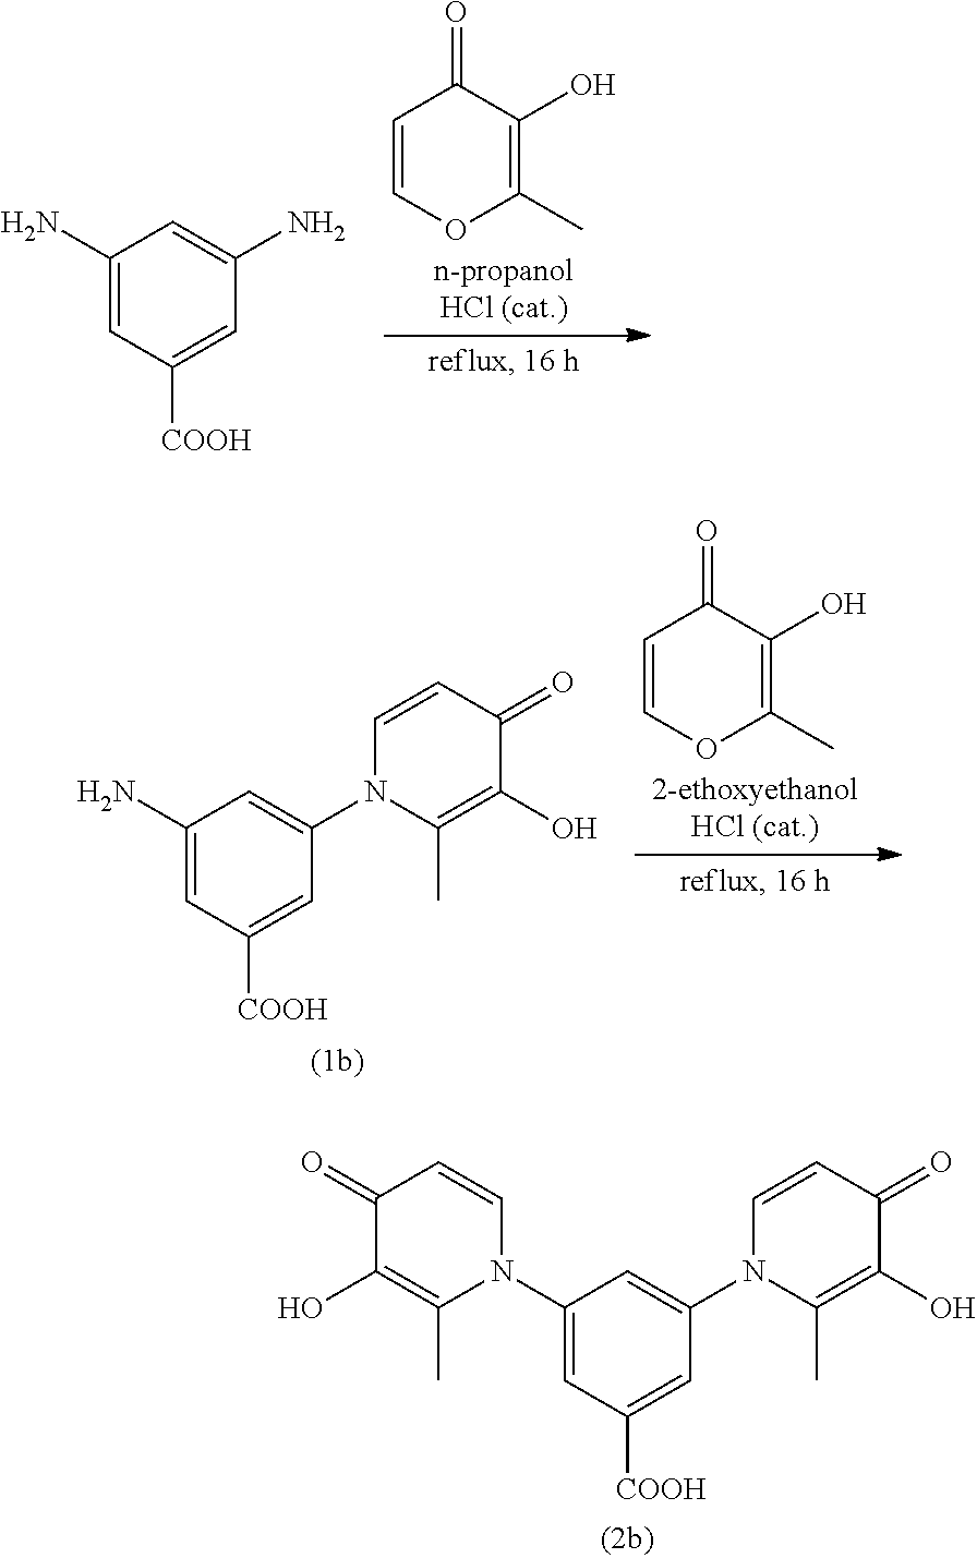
C1(N2C=CC(=O)C(O)=C2C)=CC(N2C=CC(=O)C(O)=C2C)=CC([COOH])=C1.C1=COC(C)=C(O)C1=O.C1(N)=CC([COOH])=CC(N)=C1.C1=COC(C)=C(O)C1=O.C1(N)=CC([COOH])=CC(N2C=CC(=O)C(O)=C2C)=C1
